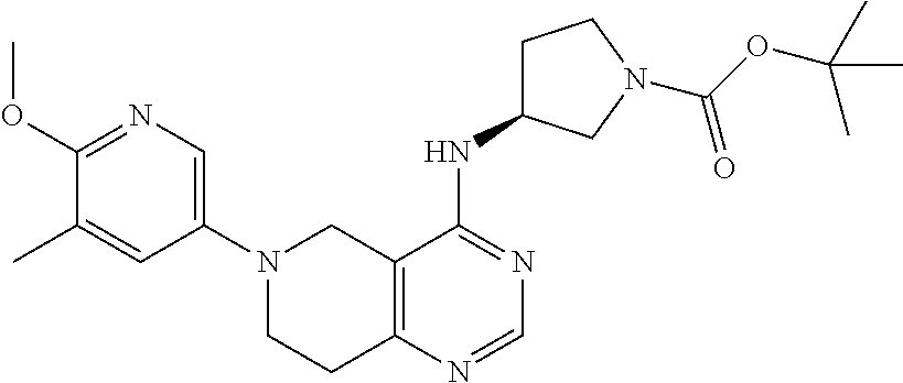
C12=C(N=CN=C1NC1CCN(C(OC(C)(C)C)=O)C1)CCN(C1=CN=C(OC)C(C)=C1)C2
